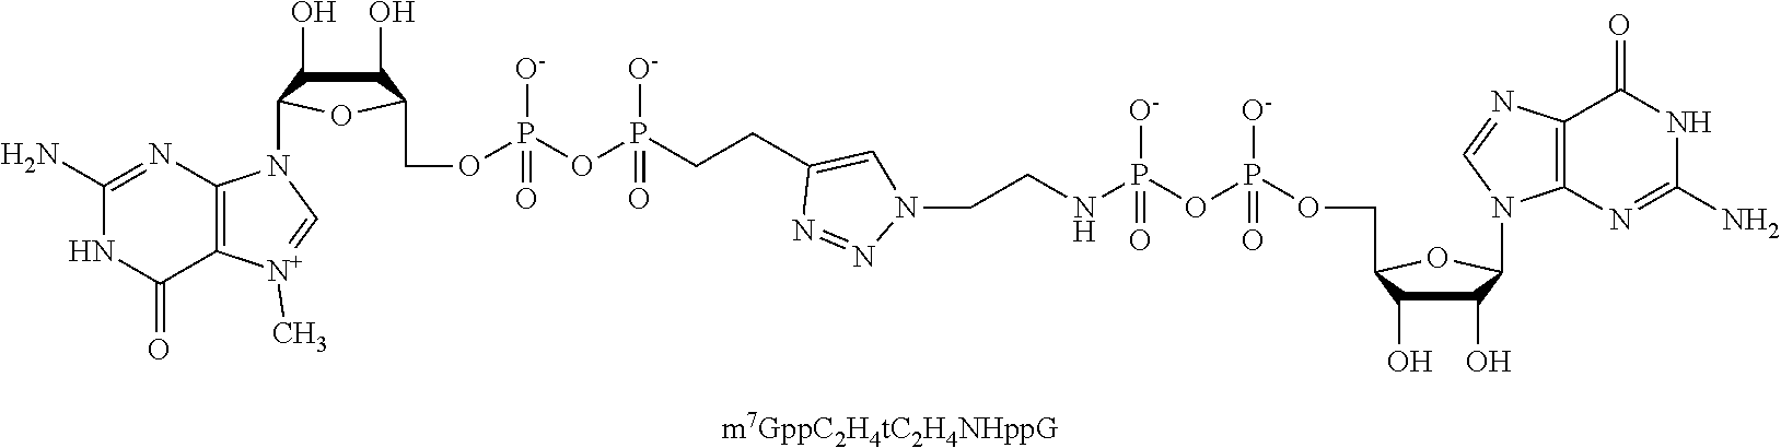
C1(O)C(O)C(COP(OP([O-])(=O)NCCN2N=NC(CCP(OP([O-])(OCC3C(O)C(O)C(N4C5=C([N+](C)=C4)C(=O)NC(N)=N5)O3)=O)([O-])=O)=C2)([O-])=O)OC1N1C2=C(N=C1)C(=O)NC(N)=N2
